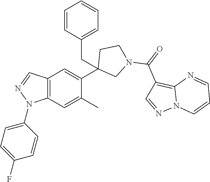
C12=C(C=C(C)C(C3(CC4=CC=CC=C4)CN(C(=O)C4=C5N(N=C4)C=CC=N5)CC3)=C1)N(C1=CC=C(F)C=C1)N=C2
